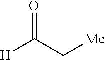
O=C(C[Me])[H]
